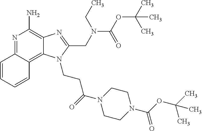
C1=CC=CC2=C3C(=C(N)N=C12)N=C(CN(C(OC(C)(C)C)=O)CC)N3CCC(N1CCN(C(=O)OC(C)(C)C)CC1)=O
